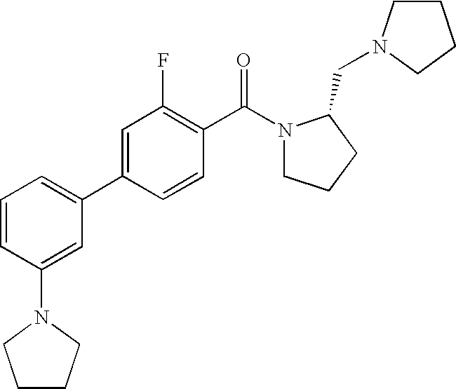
C1=CC(N2CCCC2)=CC(C2=CC(F)=C(C(=O)N3CCCC3CN3CCCC3)C=C2)=C1
